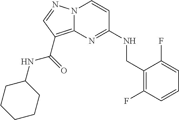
C1=CC(F)=C(CNC2=NC3=C(C(NC4CCCCC4)=O)C=NN3C=C2)C(F)=C1
